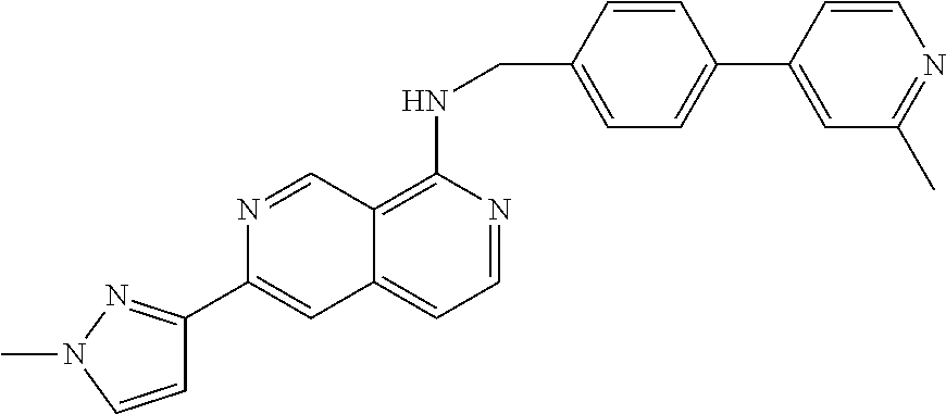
C12=C(NCC3=CC=C(C4=CC(C)=NC=C4)C=C3)N=CC=C1C=C(C1=NN(C)C=C1)N=C2
